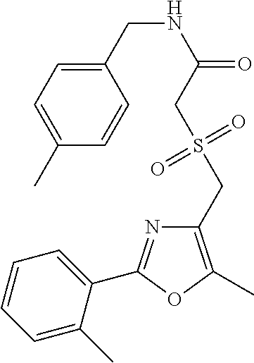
C1=C(C)C(C2=NC(CS(=O)(=O)CC(=O)NCC3=CC=C(C)C=C3)=C(C)O2)=CC=C1
